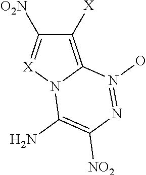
C1([X])=C2N([X]=C1[O2N])C(N)=C([NO2])N=N2O
